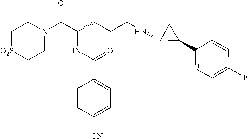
C1[O2S]CCN(C(C(CCCNC2C(C3=CC=C(F)C=C3)C2)NC(C2=CC=C([CN])C=C2)=O)=O)C1
